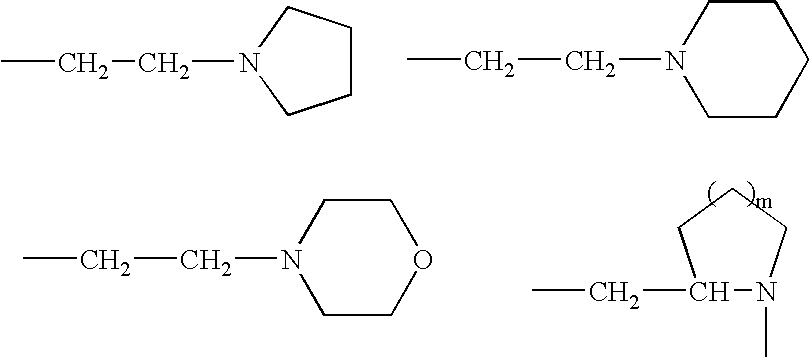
C1CCCN1CCC.C1CCCCN1CCC.C1(CC)N(C)CCC1.C1COCCN1CCC
